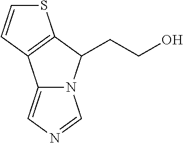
C1=CC2=C(S1)C(CCO)N1C2=CN=C1
